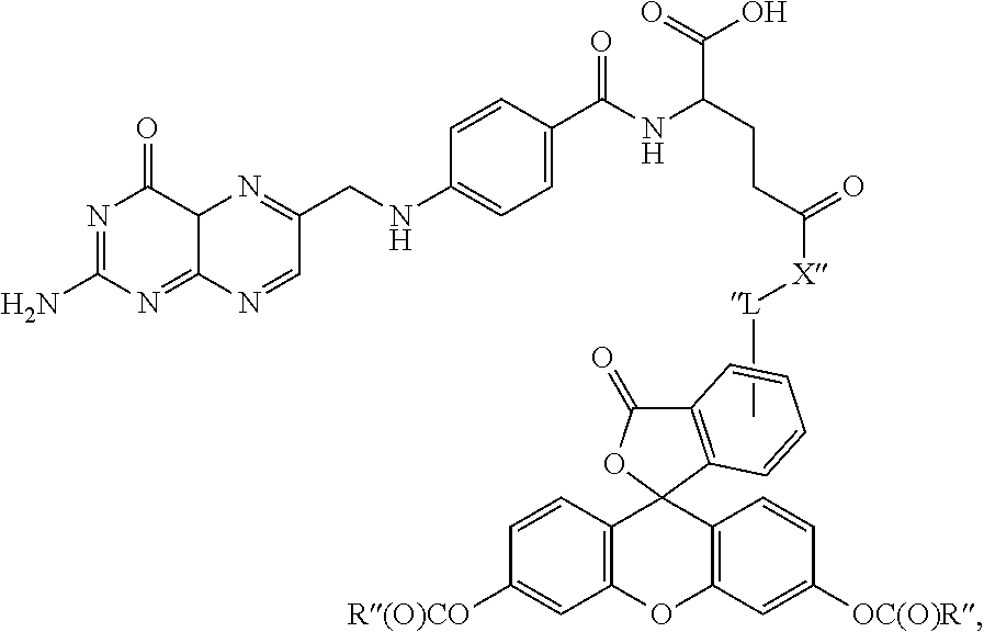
N1=C(N)N=C2C(C1=O)N=C(CNC1=CC=C(C(=O)NC(C(O)=O)CCC([X][L]C)=O)C=C1)C=N2.C12=C(OC3=C(C14C1=C(C(=O)O4)C=CC=C1)C=CC([OC(O)R])=C3)C=C([R(O)CO])C=C2
